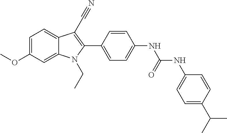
C1=C(OC)C=C2C(=C1)C(C#N)=C(C1=CC=C(NC(NC3=CC=C(C(C)C)C=C3)=O)C=C1)N2CC
